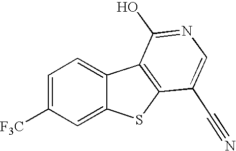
C1=C([F3C])C=C2C(=C1)C1=C(S2)C(C#N)=CN=C1O
